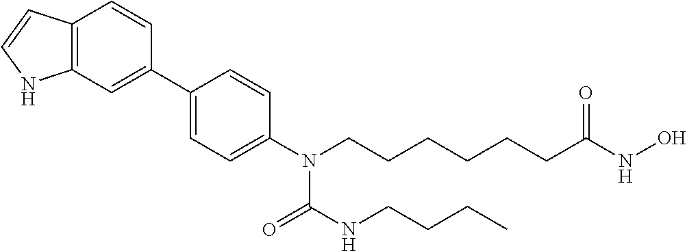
C12=C(C=C(C3=CC=C(N(CCCCCCC(NO)=O)C(NCCCC)=O)C=C3)C=C1)NC=C2
